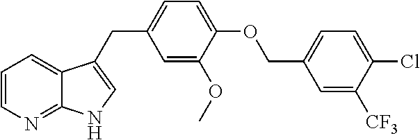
C1=CN=C2C(=C1)C(CC1=CC=C(OCC3=CC=C(Cl)C([CF3])=C3)C(OC)=C1)=CN2
